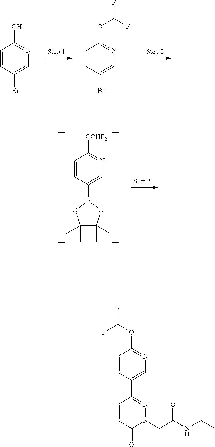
C1(Br)=CN=C(O)C=C1.C1(Br)=CN=C(OC(F)F)C=C1.C1=CC(B2OC(C)(C)C(C)(C)O2)=CN=C1[OCHF2].O(C(F)F)C1=NC=C(C2=NN(CC(=O)NCC)C(=O)C=C2)C=C1
